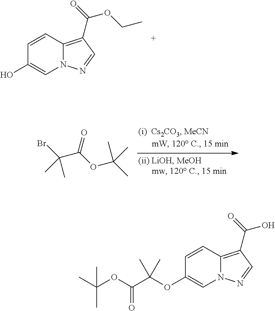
C1=CC2=C(C(=O)OCC)C=NN2C=C1O.BrC(C)(C(OC(C)(C)C)=O)C.C1=CC2=C(C(=O)O)C=NN2C=C1OC(C(OC(C)(C)C)=O)(C)C
